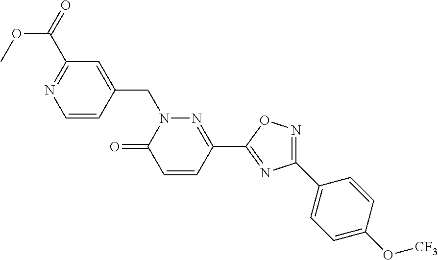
C1=CC(CN2C(=O)C=CC(C3=NC(C4=CC=C(O[CF3])C=C4)=NO3)=N2)=CC(C(=O)OC)=N1
